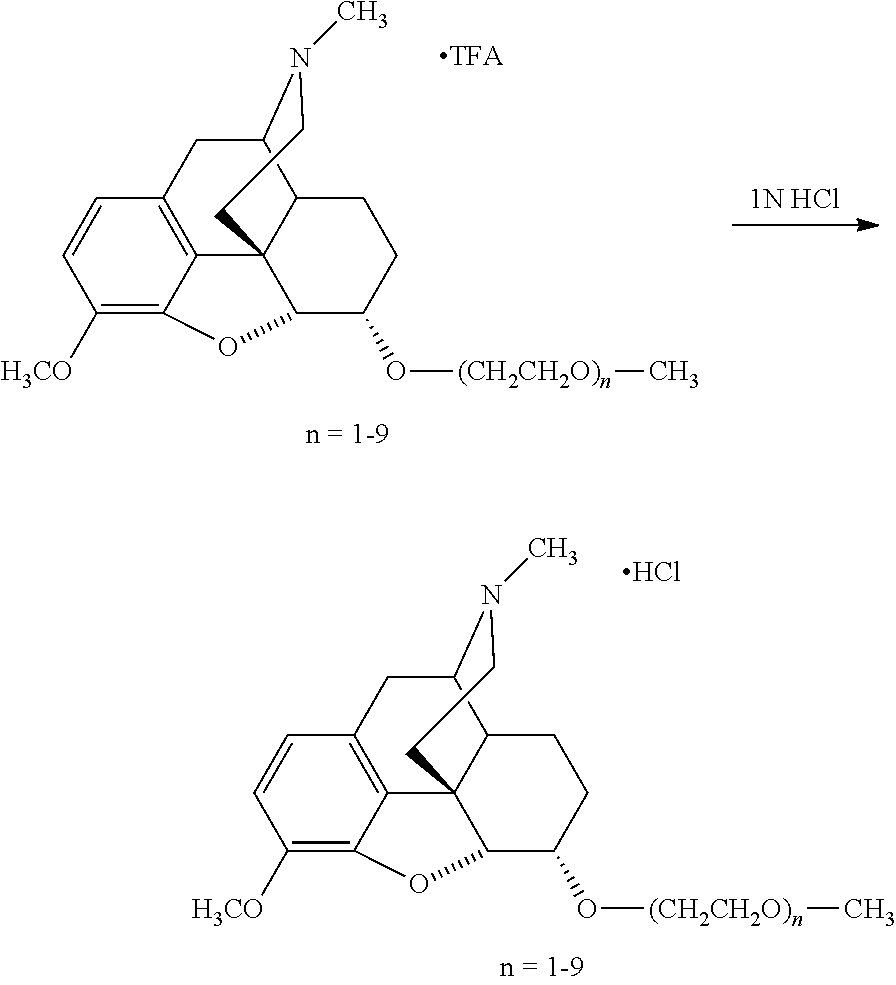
C12=C3C=CC([H3CO])=C1OC1C24C(C(C3)N(C)CC4)CCC1O[(CH2CH2O)n]C.Cl.C12=C3C=CC([H3CO])=C1OC1C24C(C(C3)N(C)CC4)CCC1O[(CH2CH2O)n]C.[1N HCl]
